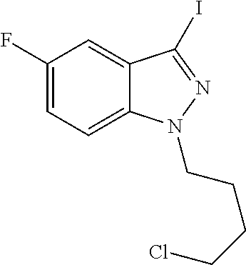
C1(F)=CC=C2C(=C1)C(I)=NN2CCCCCl
